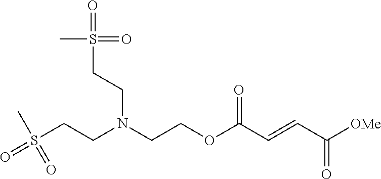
C(N(CCOC(C=CC([OMe])=O)=O)CCS(C)(=O)=O)CS(=O)(C)=O
